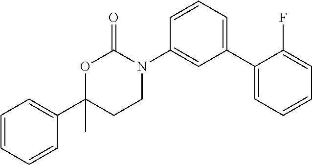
C1(C2=CC=CC=C2F)=CC=CC(N2C(=O)OC(C3=CC=CC=C3)(C)CC2)=C1
